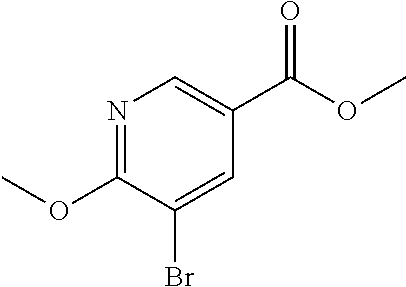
C1(OC)=NC=C(C(OC)=O)C=C1Br
